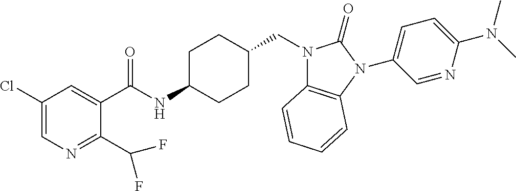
C1(Cl)=CN=C(C(F)F)C(C(NC2CCC(CN3C4=C(N(C5=CC=C(N(C)C)N=C5)C3=O)C=CC=C4)CC2)=O)=C1
